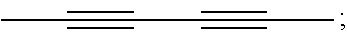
C(#CC#CC)C
